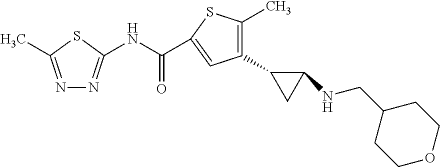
C1=C(C(NC2=NN=C(C)S2)=O)SC(C)=C1C1CC1NCC1CCOCC1
